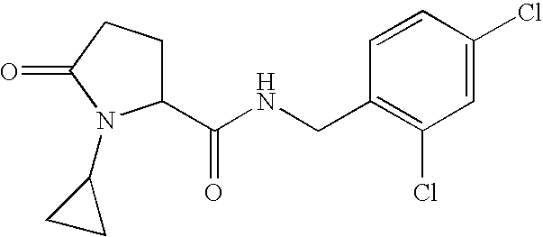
C1=CC(Cl)=CC(Cl)=C1CNC(C1CCC(=O)N1C1CC1)=O
